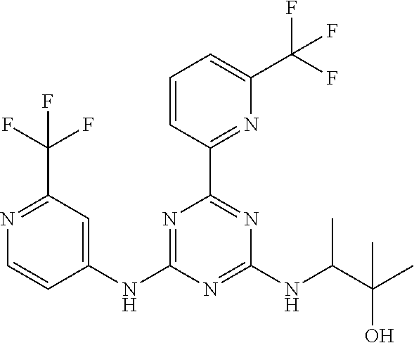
N1=C(C(F)(F)F)C=C(NC2=NC(C3=NC(C(F)(F)F)=CC=C3)=NC(NC(C(C)(O)C)C)=N2)C=C1
